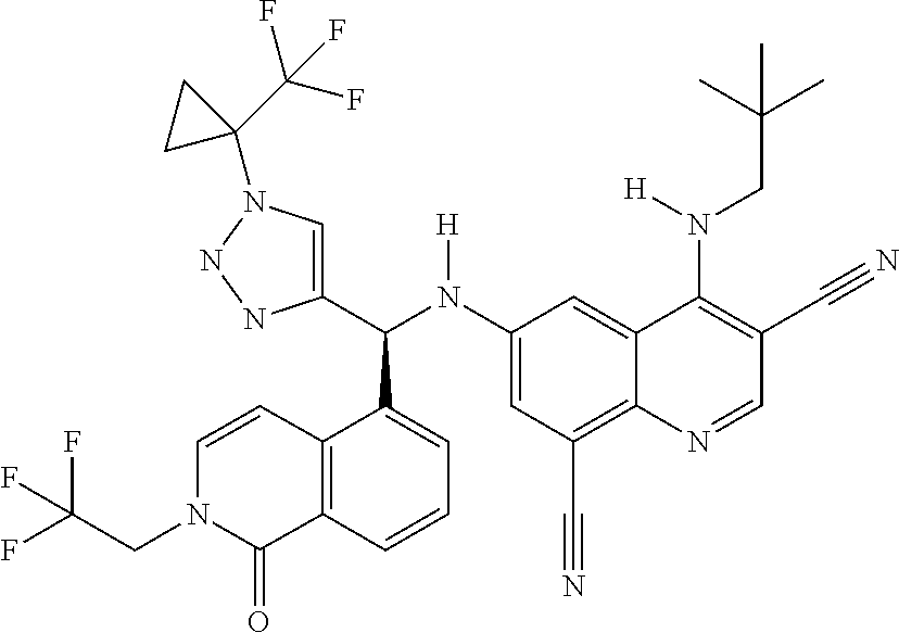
C1(N(C(C2=CN(C3(C(F)(F)F)CC3)NN2)C2=CC=CC3=C2C=CN(CC(F)(F)F)C3=O)[H])=CC(C#N)=C2C(=C1)C(N(CC(C)(C)C)[H])=C(C#N)C=N2
